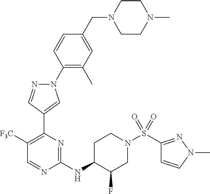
N1(C2=C(C)C=C(CN3CCN(C)CC3)C=C2)N=CC(C2=C([F3C])C=NC(NC3CCN(S(=O)(=O)C4=NN(C)C=C4)CC3F)=N2)=C1
